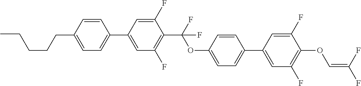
C1=C(C2=CC=C(CCCCC)C=C2)C=C(F)C(C(F)(OC2=CC=C(C3=CC(F)=C(OC=C(F)F)C(F)=C3)C=C2)F)=C1F
